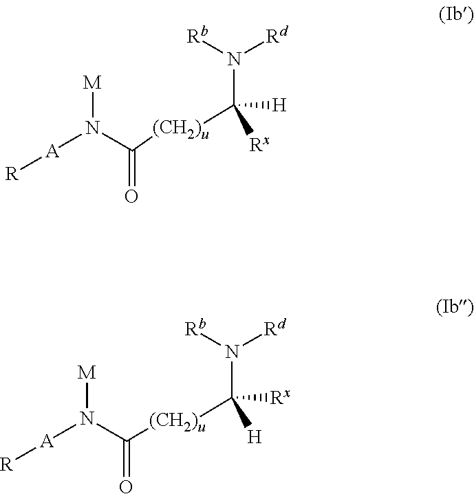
[M]N(C([(CH2)u]C(N([Rb])[Rd])([Rx])[H])=O)[A][R].[M]N(C([(CH2)u]C(N([Rb])[Rd])([H])[Rx])=O)[A][R]
